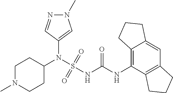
C1(N(S(NC(NC2=C3C(=CC4=C2CCC4)CCC3)=O)(=O)=O)C2CCN(C)CC2)=CN(C)N=C1
